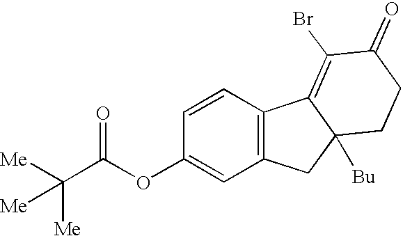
C1=CC(OC(C([Me])([Me])[Me])=O)=CC2=C1C1=C(Br)C(=O)CCC1([Bu])C2
